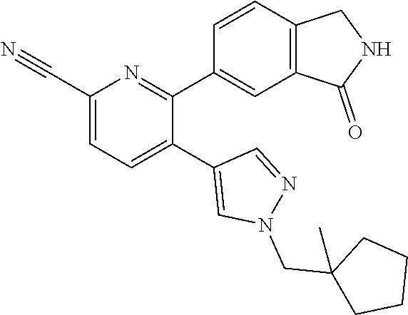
C1(C#N)=CC=C(C2=CN(CC3(C)CCCC3)N=C2)C(C2=CC3=C(C=C2)CNC3=O)=N1
